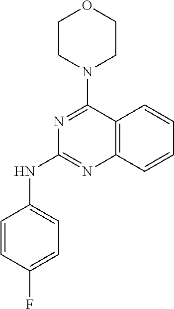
C1CN(C2=NC(NC3=CC=C(F)C=C3)=NC3=C2C=CC=C3)CCO1
